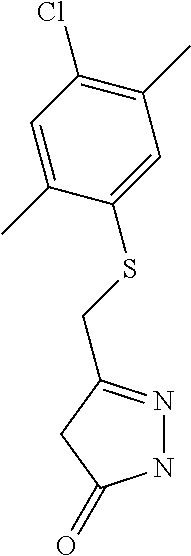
N1N=C(CSC2=CC(C)=C(Cl)C=C2C)CC1=O
